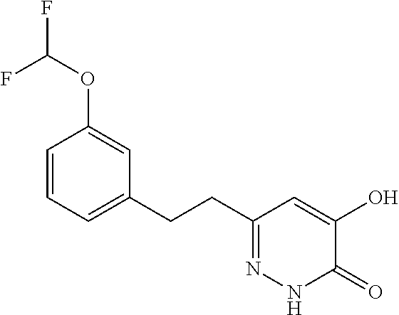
C1(CCC2=NNC(=O)C(O)=C2)=CC=CC(OC(F)F)=C1
